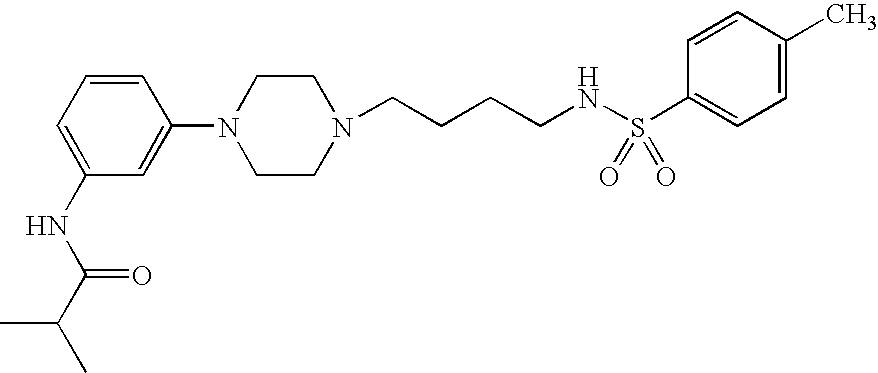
C(CCCNS(C1=CC=C(C)C=C1)(=O)=O)N1CCN(C2=CC(NC(=O)C(C)C)=CC=C2)CC1
